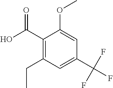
C1(C(O)=O)=C(CC)C=C(C(F)(F)F)C=C1OC
